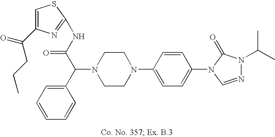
N1(C(C2=CC=CC=C2)C(NC2=NC(C(CCC)=O)=CS2)=O)CCN(C2=CC=C(N3C=NN(C(C)C)C3=O)C=C2)CC1
